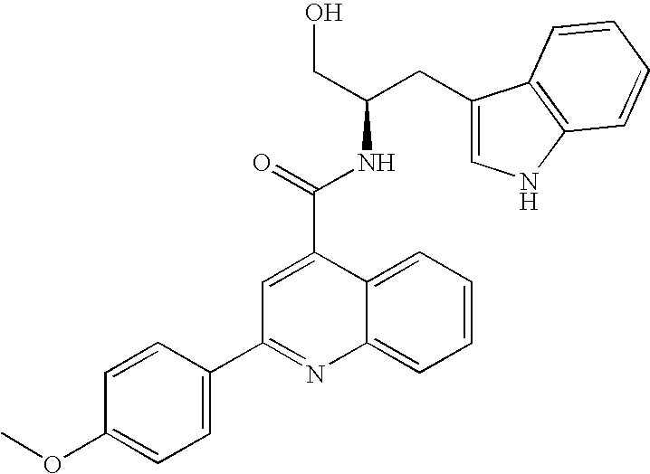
C1=C(C2=NC3=CC=CC=C3C(C(=O)NC(CO)CC3=CNC4=C3C=CC=C4)=C2)C=CC(OC)=C1
